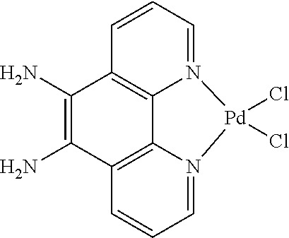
NC1=C(N)C2=C3C4=C1C=CC=N4[Pd](Cl)(Cl)N3=CC=C2
